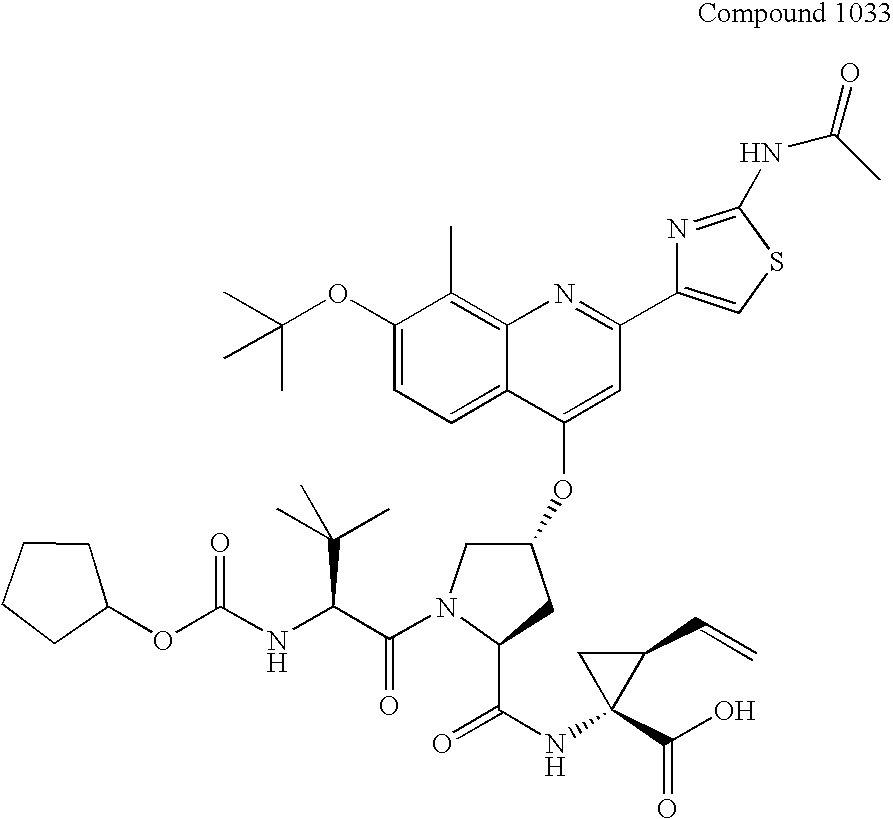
C1(OC(C)(C)C)=CC=C2C(=C1C)N=C(C1=CSC(NC(=O)C)=N1)C=C2OC1CN(C(=O)C(C(C)(C)C)NC(OC2CCCC2)=O)C(C(=O)NC2(C(=O)O)C(C=C)C2)C1
